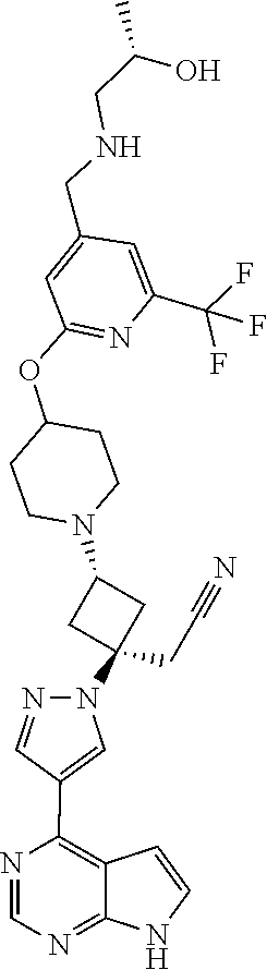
C1(OC2=NC(C(F)(F)F)=CC(CNCC(O)C)=C2)CCN(C2CC(N3C=C(C4=C5C=CNC5=NC=N4)C=N3)(CC#N)C2)CC1
